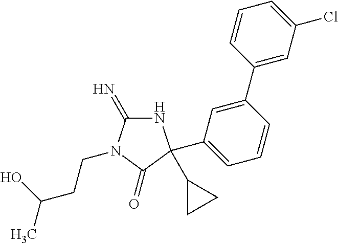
N1C(=N)N(CCC(O)C)C(=O)C1(C1CC1)C1=CC=CC(C2=CC(Cl)=CC=C2)=C1
